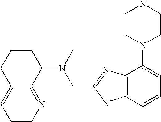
C12=CC=CN=C1C(N(C)CC1=NC3=C(N1)C=CC=C3N1CCNCC1)CCC2
